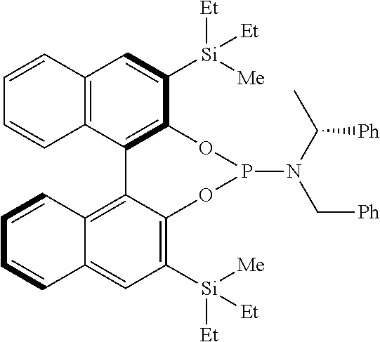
C12=C(C3=C(C([Si]([Me])([Et])[Et])=C1)OP(N(C(C)[Ph])C[Ph])OC1=C([Si]([Me])([Et])[Et])C=C4C(=C31)C=CC=C4)C=CC=C2
